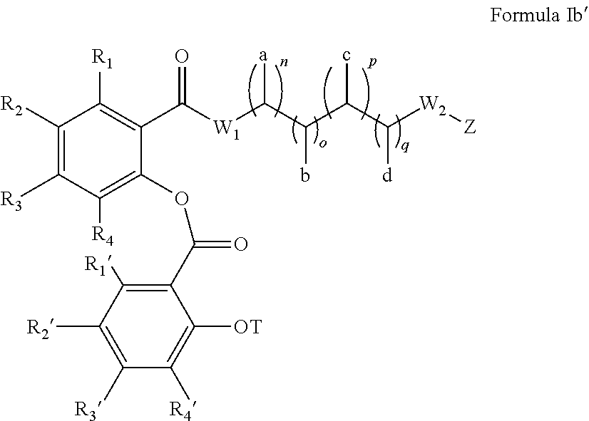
C1([R2])=C([R3])C([R4])=C(OC(=O)C2=C([R1])C([R2])=C([R3])C([R4])=C2[OT])C(C([W1]C(C(C(C([W2][Z])[d])c)b)[a])=O)=C1[R1]
